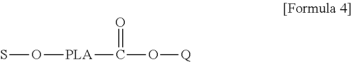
SO[PLA]C(O[Q])=O
